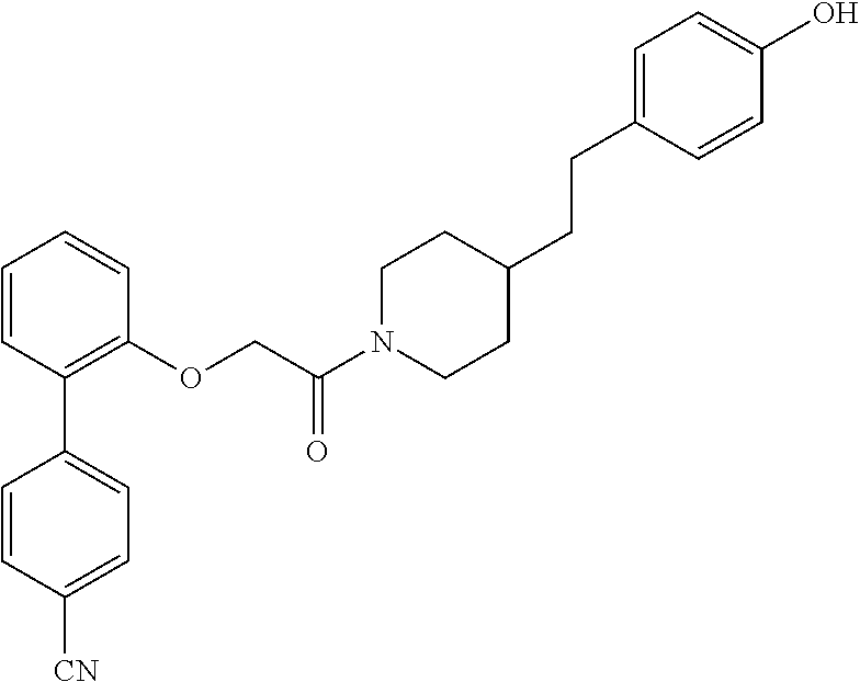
C1=CC(C2=CC=C([CN])C=C2)=C(OCC(N2CCC(CCC3=CC=C(O)C=C3)CC2)=O)C=C1
